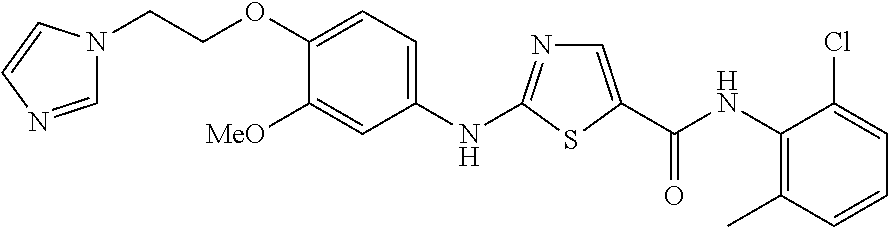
C1=C([MeO])C(OCCN2C=NC=C2)=CC=C1NC1=NC=C(C(NC2=C(C)C=CC=C2Cl)=O)S1
